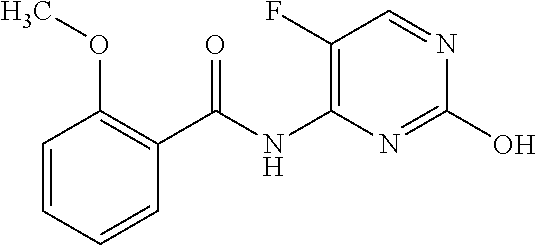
C1(F)=C(NC(C2=C(OC)C=CC=C2)=O)N=C(O)N=C1
